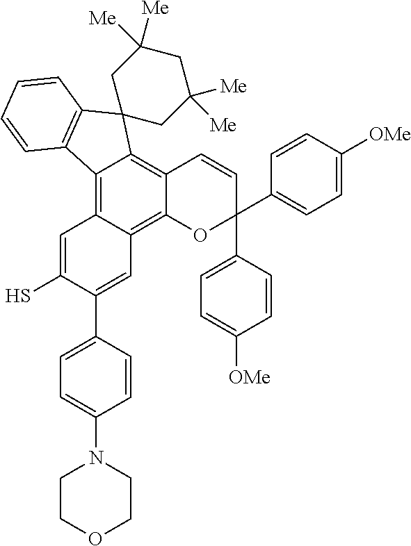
C12=C3C(=C4C(=C1C1(C5=C2C=CC=C5)CC([Me])([Me])CC([Me])([Me])C1)C=CC(C1=CC=C([OMe])C=C1)(C1=CC=C([OMe])C=C1)O4)C=C(C1=CC=C(N2CCOCC2)C=C1)C(S)=C3
